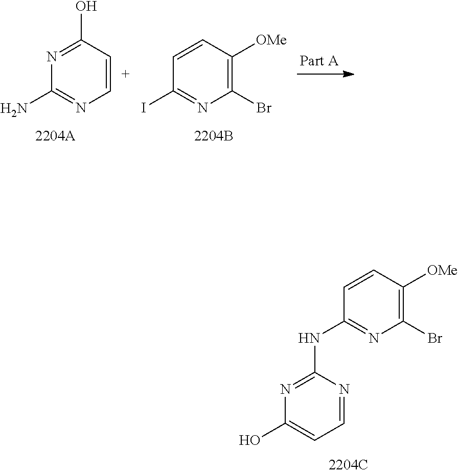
C1=CC([OMe])=C(Br)N=C1NC1=NC(O)=CC=N1.N1=C(O)C=CN=C1N.C1=CC([OMe])=C(Br)N=C1I
